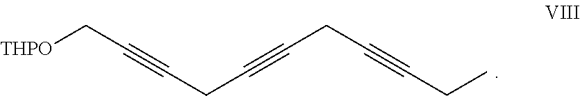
C(#CC[THPO])CC#CCC#CCC
